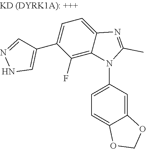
C1=C(N2C3=C(F)C(C4=CNN=C4)=CC=C3N=C2C)C=C2C(=C1)OCO2
